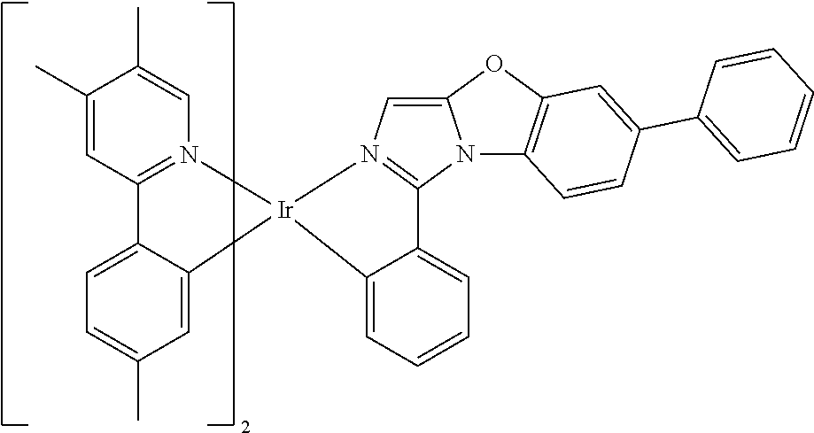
C1(C)=CC2=N(C=C1C)[Ir]1(C3=CC(C)=CC=C23)N2=C(N3C(=C2)OC2=C3C=CC(C3=CC=CC=C3)=C2)C2=CC=CC=C21
